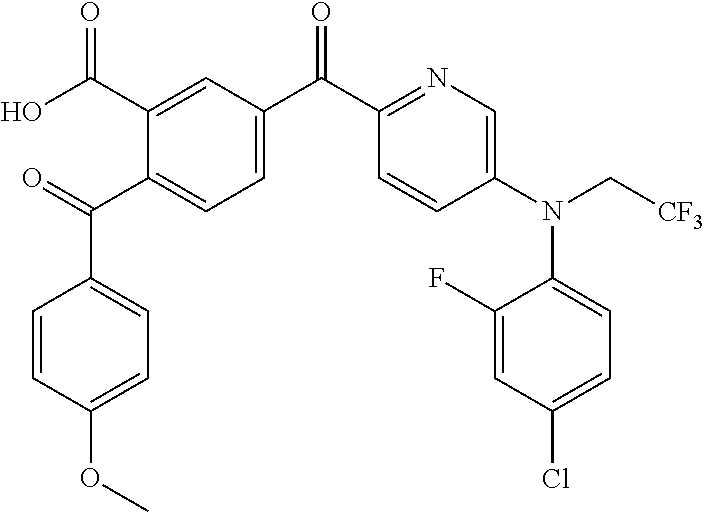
C1(C(C2=CC=C(C(C3=NC=C(N(C[CF3])C4=CC=C(Cl)C=C4F)C=C3)=O)C=C2C(O)=O)=O)=CC=C(OC)C=C1
